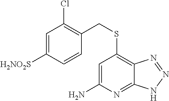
C1=C(N)N=C2C(=C1SCC1=C(Cl)C=C([H2NO2S])C=C1)N=NN2
